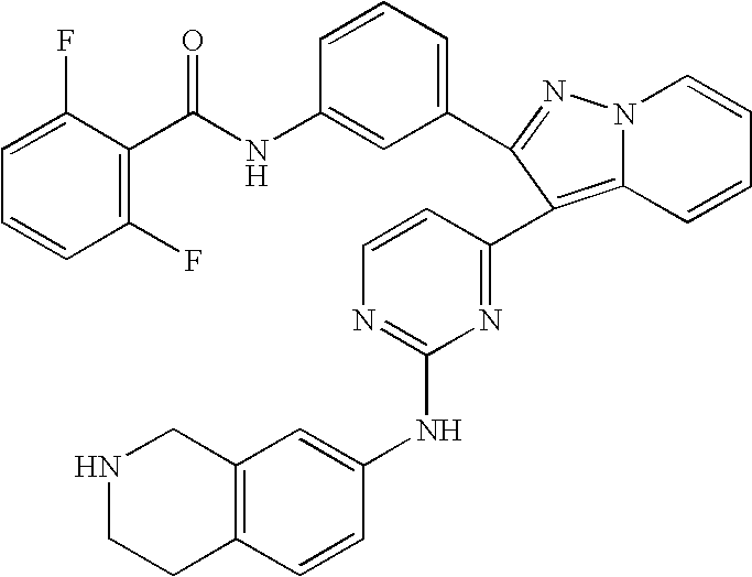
C1(F)=C(C(NC2=CC(C3=NN4C(=C3C3=NC(NC5=CC6=C(C=C5)CCNC6)=NC=C3)C=CC=C4)=CC=C2)=O)C(F)=CC=C1
